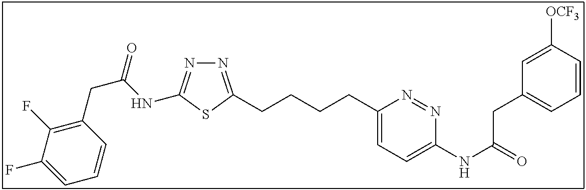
N1=C(CCCCC2=CC=C(NC(=O)CC3=CC=CC([OCF3])=C3)N=N2)SC(NC(CC2=C(F)C(F)=CC=C2)=O)=N1
